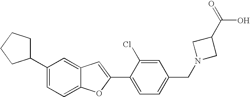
C1=C(Cl)C(C2=CC3=CC(C4CCCC4)=CC=C3O2)=CC=C1CN1CC(C(=O)O)C1
